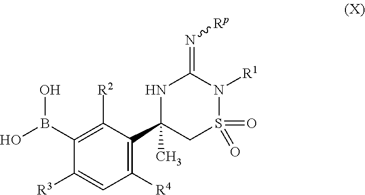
C1([R3])=CC([R4])=C(C2(C)CS(=O)(=O)N([R1])C(=N[Rp])N2)C([R2])=C1B(O)O
